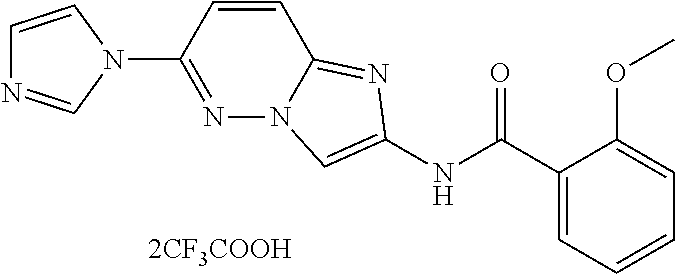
[2CF3COOH].N1(C2=NN3C(=NC(NC(C4=CC=CC=C4OC)=O)=C3)C=C2)C=CN=C1
